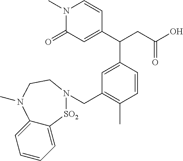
C1=C(C(C2=CC(=O)N(C)C=C2)CC(O)=O)C=CC(C)=C1CN1[SO2]C2=CC=CC=C2N(C)CC1
